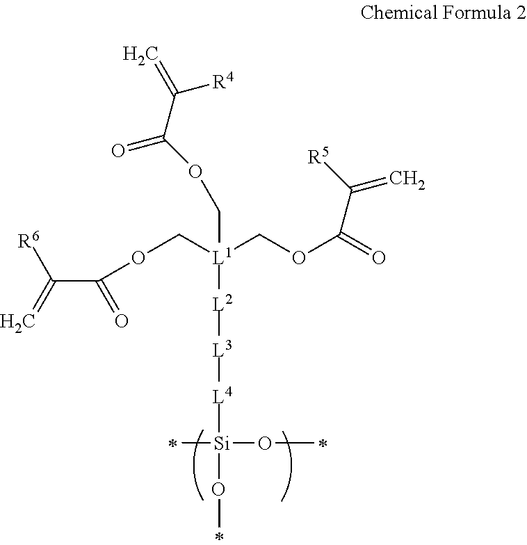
[L1]([L2][L3][L4][Si](OC)(C)OC)(COC(C(=C)[R6])=O)(COC(=O)C([R5])=C)COC(C(=C)[R4])=O
